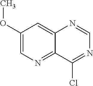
C1(OC)=CN=C2C(=C1)N=CN=C2Cl
